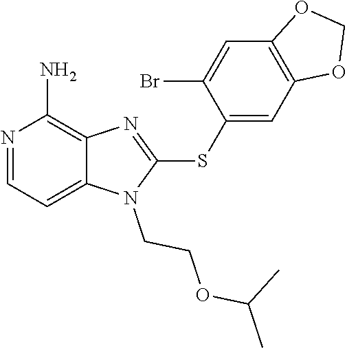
C12=CC=NC(N)=C1N=C(SC1=CC3=C(C=C1Br)OCO3)N2CCOC(C)C
